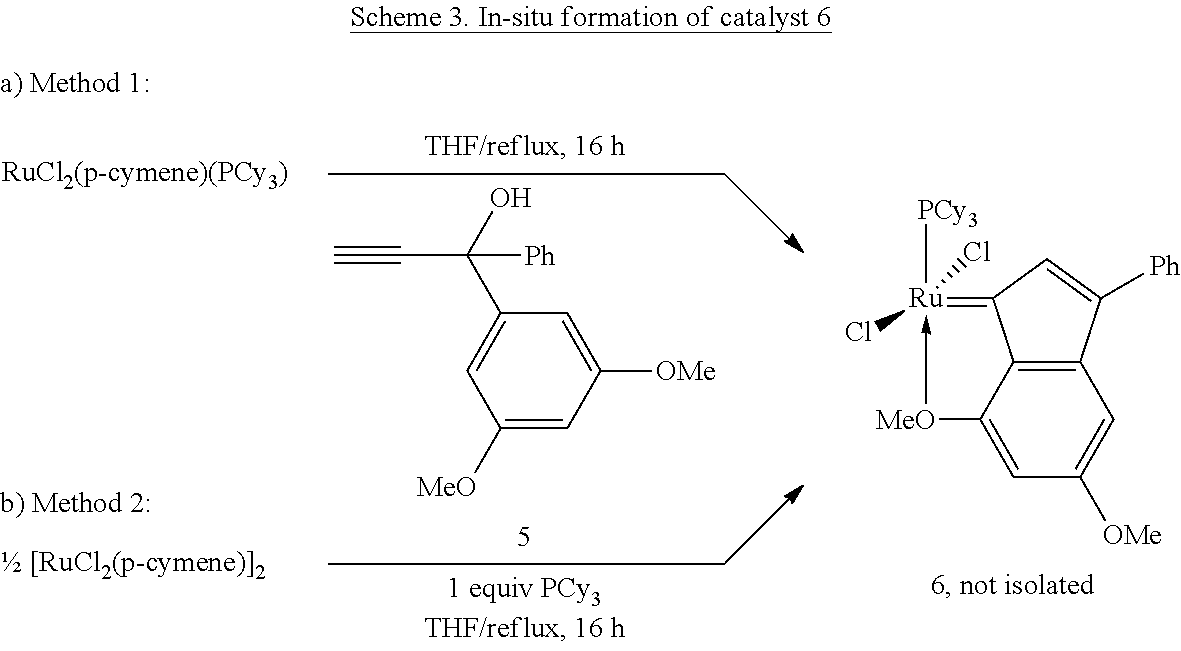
C1([MeO])=CC([OMe])=CC(C(O)(C#C)[Ph])=C1.[PCy3][Ru]1(Cl)(Cl)-[MeO]C2=CC([OMe])=CC3=C2C=1C=C3[Ph]
